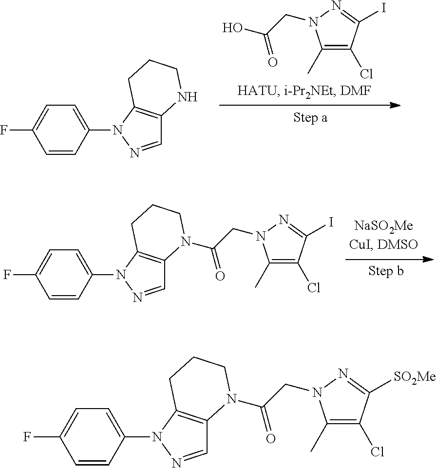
C1(C)=C(Cl)C(I)=NN1CC(O)=O.C1=C(N2N=CC3=C2CCCN3)C=CC(F)=C1.C1=C(N2N=CC3=C2CCCN3C(CN2C(C)=C(Cl)C(I)=N2)=O)C=CC(F)=C1.C1=C(N2N=CC3=C2CCCN3C(CN2C(C)=C(Cl)C([SO2Me])=N2)=O)C=CC(F)=C1
